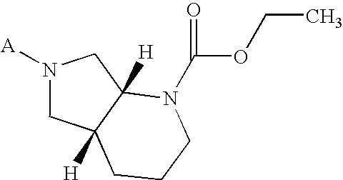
[A]N1CC2([H])C([H])(C1)N(C(OCC)=O)CCC2
